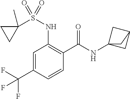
C1=C(C(F)(F)F)C=CC(C(=O)NC23CC(C2)C3)=C1NS(C1(C)CC1)(=O)=O
